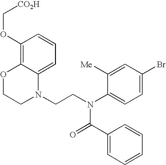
C1=C2C(=C(OC[CO2H])C=C1)OCCN2CCN(C1=CC=C(Br)C=C1[Me])C(=O)C1=CC=CC=C1
